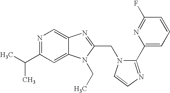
C12=CC(C(C)C)=NC=C1N=C(CN1C=CN=C1C1=CC=CC(F)=N1)N2CC
